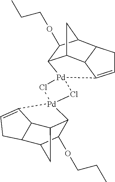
C12C3C4C(C(C1OCCC)C3)CC=C4[Pd]21Cl[Pd]2(Cl1)C1C3C4C(C(C3)C1OCCC)CC=C42
